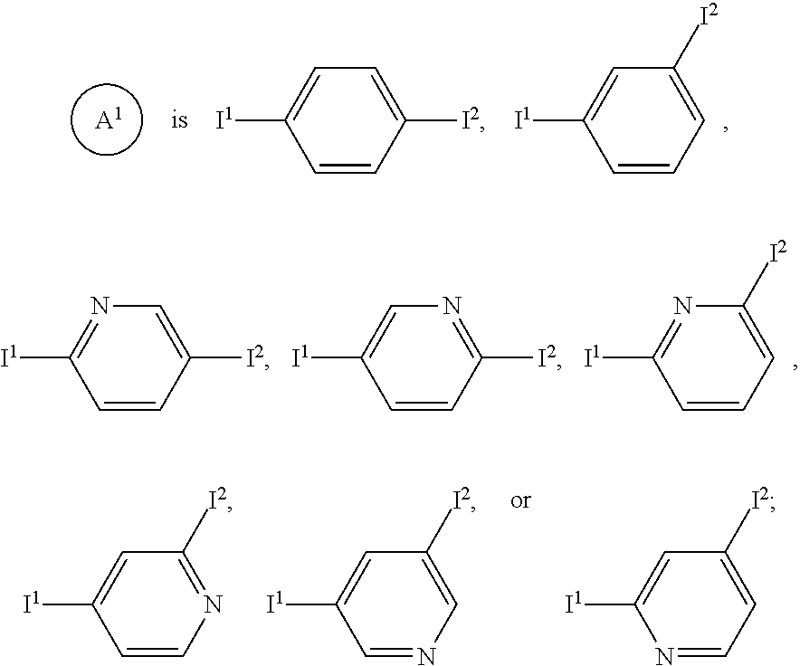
C1=CC=C([I2])N=C1[I1].C1=CC([I2])=CN=C1[I1].C1=CC([I2])=NC=C1[I1].C1=CN=C([I2])C=C1[I1].C1=NC=C([I2])C=C1[I1].N1=CC=C([I2])C=C1[I1].[A1].C1=CC=C([I2])C=C1[I1].C1=CC([I2])=CC=C1[I1]
